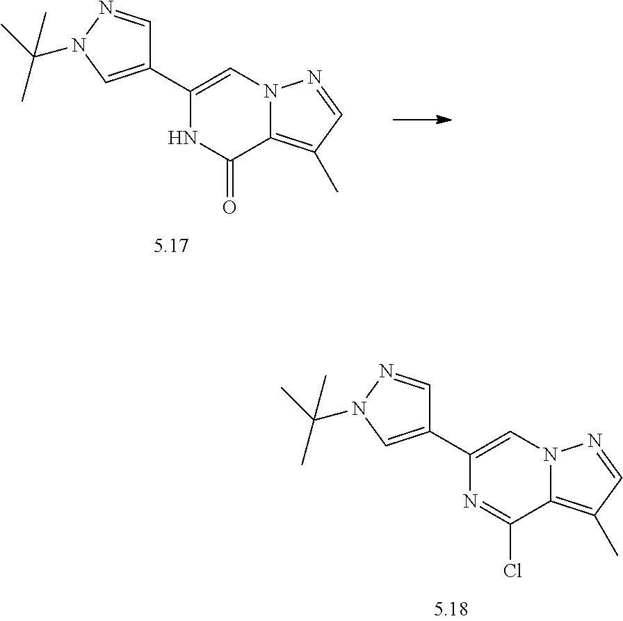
C1(C2=CN3C(=C(C)C=N3)C(Cl)=N2)=CN(C(C)(C)C)N=C1.C1(C2=CN3C(=C(C)C=N3)C(=O)N2)=CN(C(C)(C)C)N=C1
